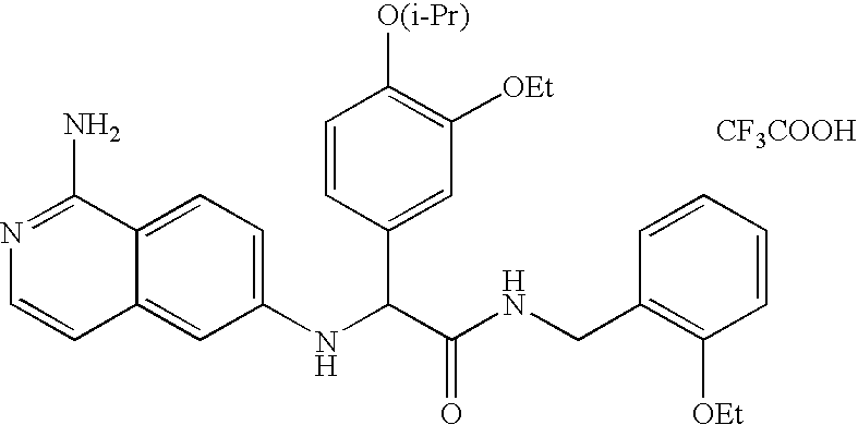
C1(NC(C(NCC2=C([OEt])C=CC=C2)=O)C2=CC([OEt])=C([O(i-Pr)])C=C2)=CC=C2C(=C1)C=CN=C2N.[CF3COOH]
